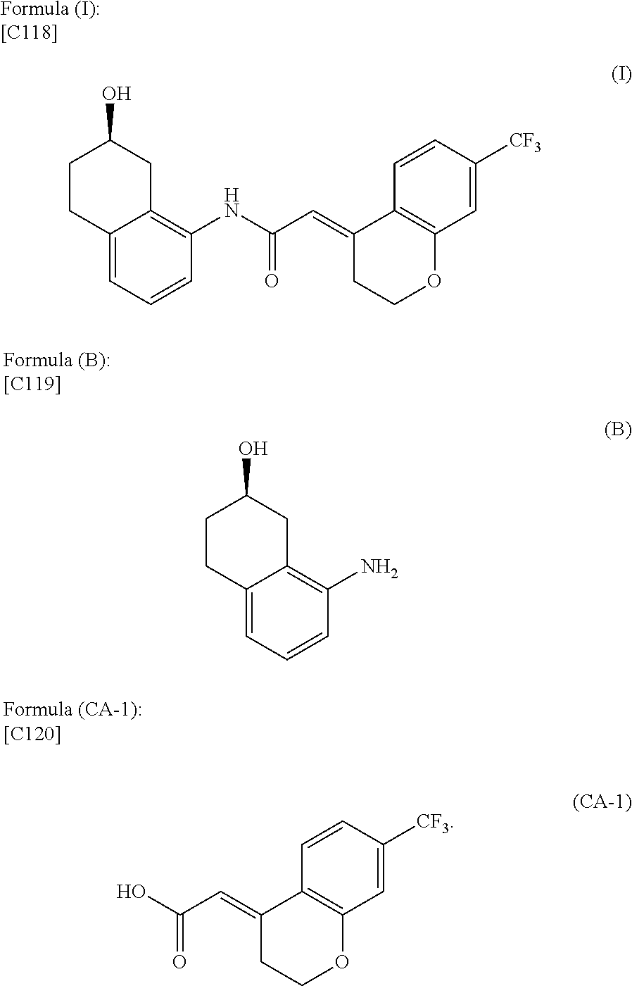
C1CC2=CC=CC(NC(=O)C=C3CCOC4=C3C=CC([CF3])=C4)=C2CC1O.[Formula (I):[C118]].[Formula (B):[C119]].C1CC2=CC=CC(N)=C2CC1O.[Formula (CA-1):[C120]].O=C(O)C=C1CCOC2=C1C=CC([CF3])=C2
